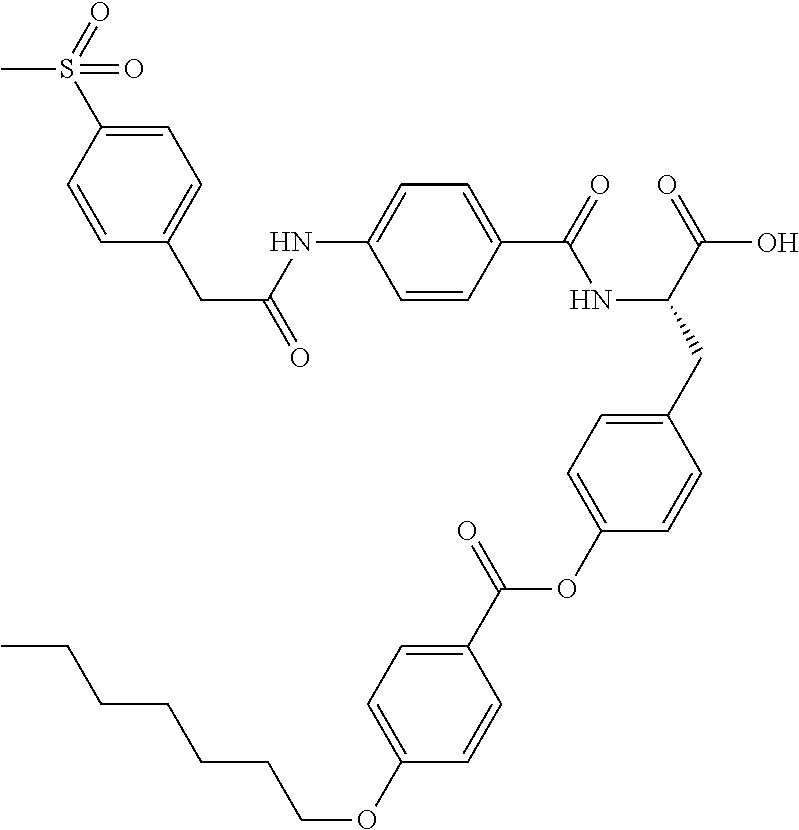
C1=CC(C(=O)NC(CC2=CC=C(OC(C3=CC=C(OCCCCCCC)C=C3)=O)C=C2)C(=O)O)=CC=C1NC(CC1=CC=C(S(=O)(C)=O)C=C1)=O
